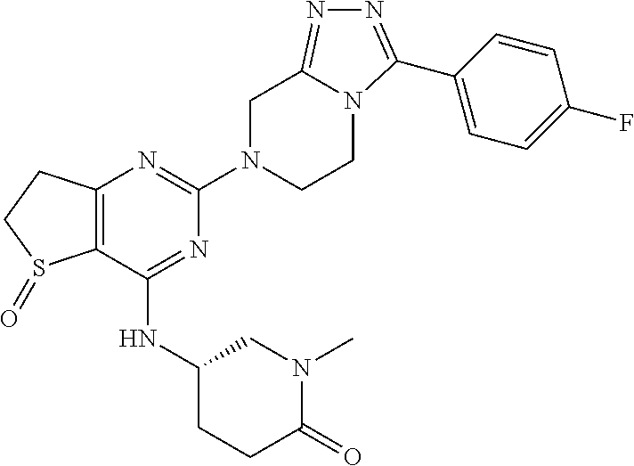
C12=C(C(NC3CCC(=O)N(C)C3)=NC(N3CCN4C(=NN=C4C4=CC=C(F)C=C4)C3)=N1)S(=O)CC2
